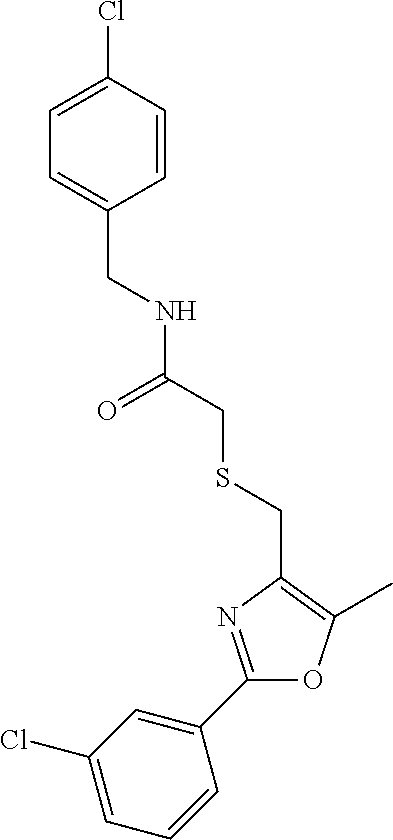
C1=C(Cl)C=C(C2=NC(CSCC(NCC3=CC=C(Cl)C=C3)=O)=C(C)O2)C=C1
